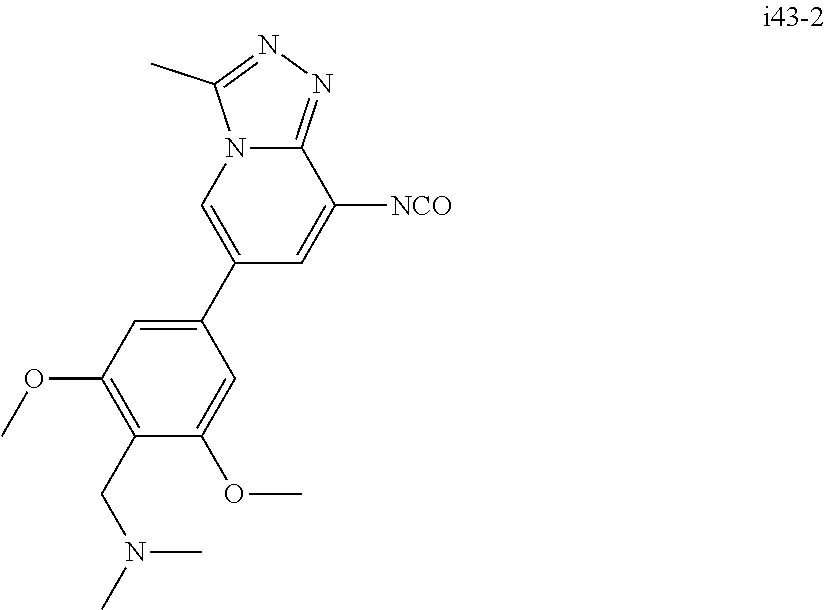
CN(CC1=C(OC)C=C(C2=CN3C(C)=NN=C3C([NCO])=C2)C=C1OC)C
